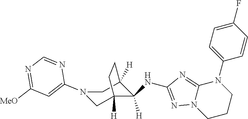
N1(C2=CC([MeO])=NC=N2)CC2([H])C(NC3=NN4C(=N3)N(C3=CC=C(F)C=C3)CCC4)([H])C([H])(C1)CC2
